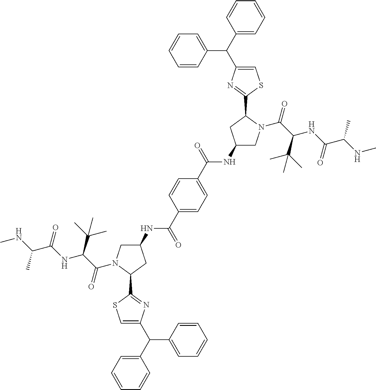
C1(NC(C2=CC=C(C(NC3CN(C(C(NC(C(NC)C)=O)C(C)(C)C)=O)C(C4=NC(C(C5=CC=CC=C5)C5=CC=CC=C5)=CS4)C3)=O)C=C2)=O)CN(C(C(NC(C(NC)C)=O)C(C)(C)C)=O)C(C2=NC(C(C3=CC=CC=C3)C3=CC=CC=C3)=CS2)C1
